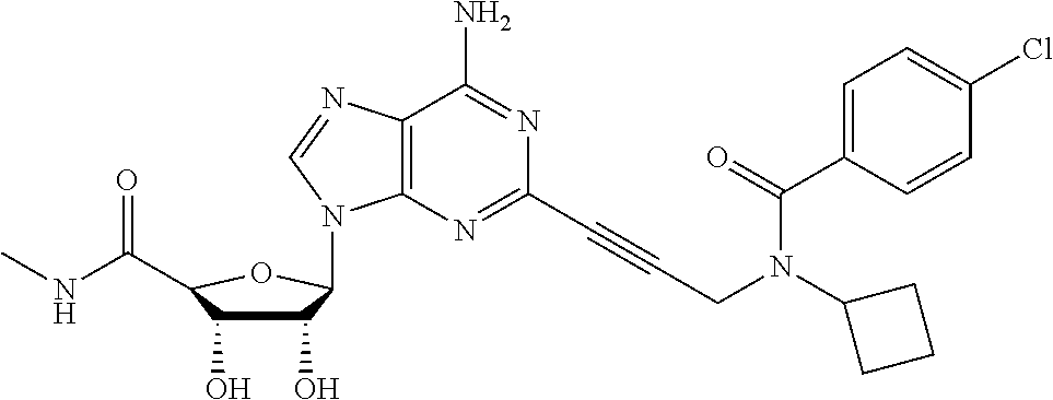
C12=C(N=C(C#CCN(C3CCC3)C(C3=CC=C(Cl)C=C3)=O)N=C1N)N(C1C(O)C(O)C(C(=O)NC)O1)C=N2
